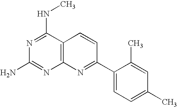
N1=C(NC)C2=C(N=C1N)N=C(C1=CC=C(C)C=C1C)C=C2
